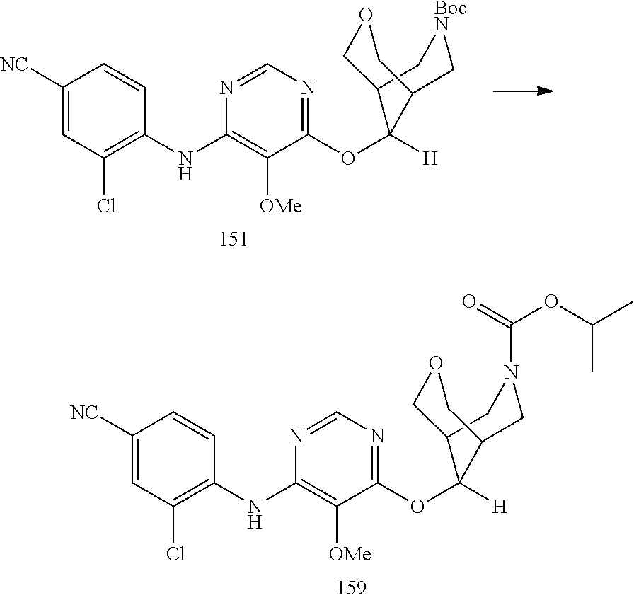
C1([NC])=CC(Cl)=C(NC2=C([OMe])C(OC3([H])C4C[BocN]CC3COC4)=NC=N2)C=C1.C1([NC])=CC(Cl)=C(NC2=C([OMe])C(OC3([H])C4CN(C(=O)OC(C)C)CC3COC4)=NC=N2)C=C1
